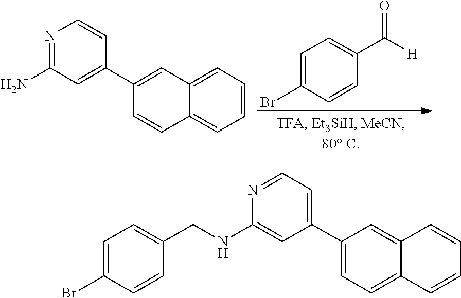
N1=C(N)C=C(C2=CC3=CC=CC=C3C=C2)C=C1.C1=C(Br)C=CC(C([H])=O)=C1.N1=CC=C(C2=CC=C3C(=C2)C=CC=C3)C=C1NCC1=CC=C(Br)C=C1
